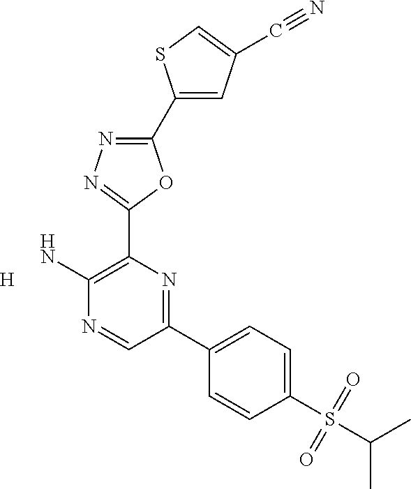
[H].C1(C2=CC(C#N)=CS2)=NN=C(C2=C(N)N=CC(C3=CC=C(S(C(C)C)(=O)=O)C=C3)=N2)O1
